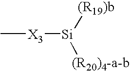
C[X3][Si]([(R19)b])[(R20)4-a-b]
